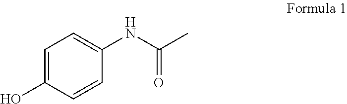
C1=C(O)C=CC(NC(C)=O)=C1
